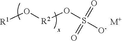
[R1]O[R2]OS([O-])(=O)=O.[M+]
